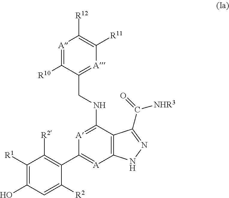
C12=C(C(NCC3=[A]C([R11])=C([R12])[A]=C3[R10])=[A]C(C3=C([R2])C([R1])=C(O)C=C3[R2])=[A]1)C(C([NHR3])=O)=NN2
